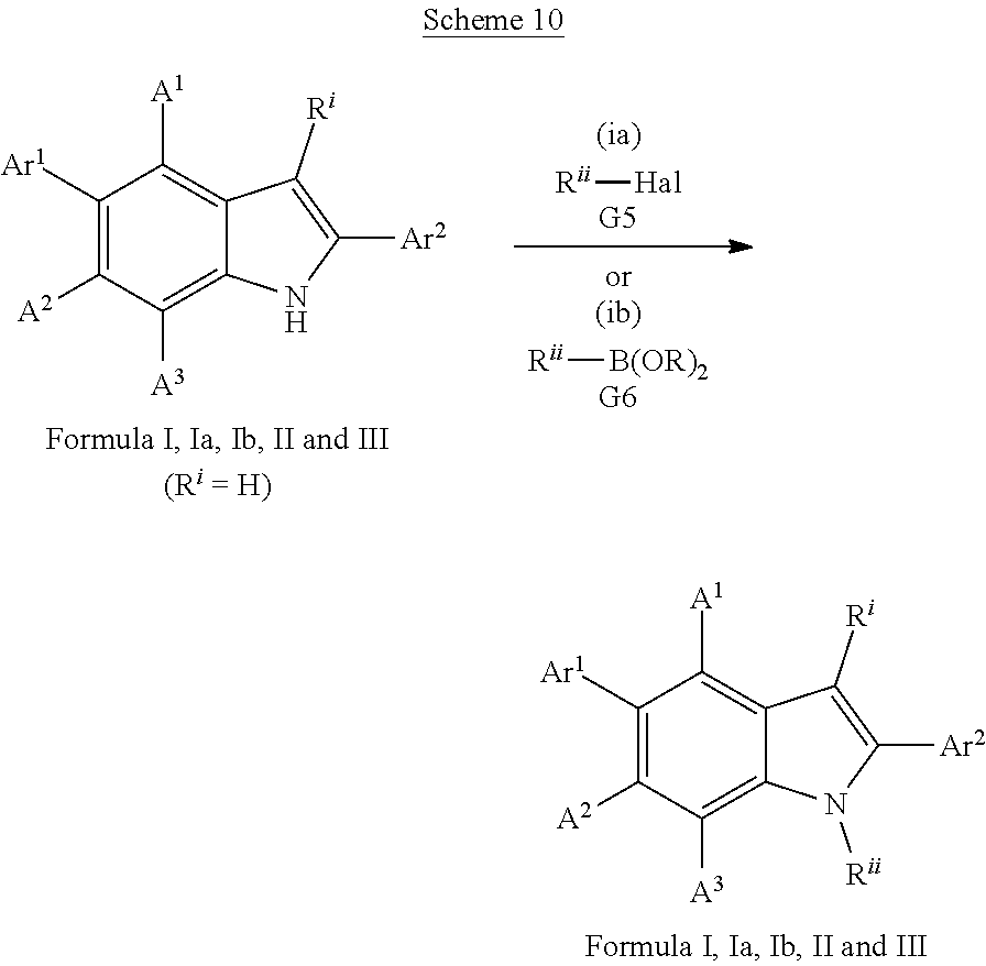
C1([Ar1])=C([A2])C([A3])=C2C(=C1[A1])C([Ri])=C([Ar2])N2[Rii].C1([Ar1])=C([A2])C([A3])=C2C(=C1[A1])C([Ri])=C([Ar2])N2.[Rii][Hal].[Rii][B(OR)2]
